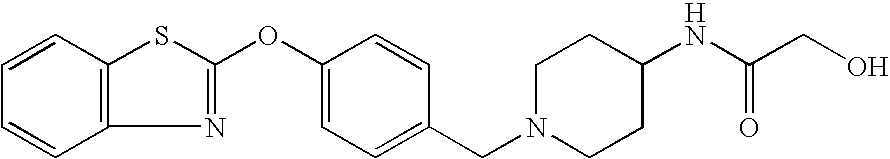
C1=CC2=C(C=C1)N=C(OC1=CC=C(CN3CCC(NC(CO)=O)CC3)C=C1)S2
